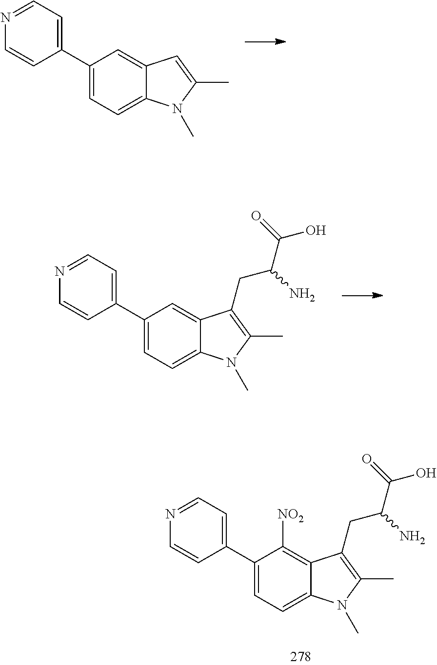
C1(C2=CC=NC=C2)=CC=C2C(=C1)C(CC(C(O)=O)N)=C(C)N2C.C1(C2=CC=NC=C2)=CC=C2C(=C1[NO2])C(CC(C(O)=O)N)=C(C)N2C.C1(C2=CC=NC=C2)=CC=C2C(=C1)C=C(C)N2C
